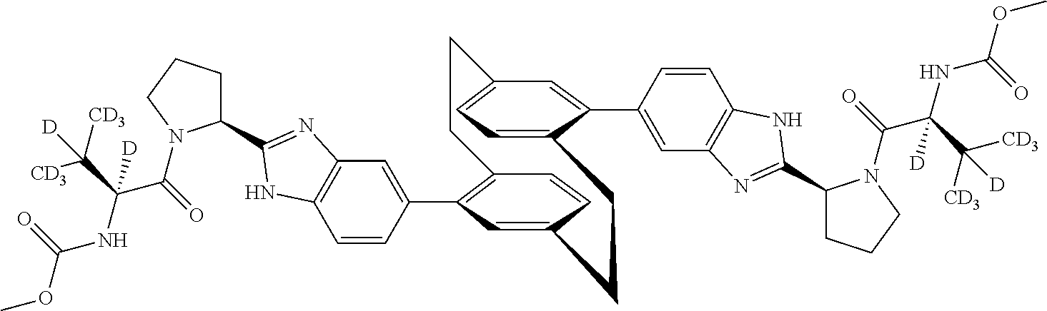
C1=CC(C2=C3C=CC(=C2)CCC2=CC=C(C=C2C2=CC4=C(C=C2)NC(C2CCCN2C(C(NC(OC)=O)(C([CD3])([CD3])[D])[D])=O)=N4)CC3)=CC2=C1NC(C1CCCN1C(=O)C(NC(OC)=O)(C([CD3])([CD3])[D])[D])=N2
